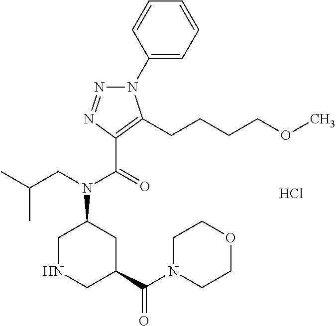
C1(N2N=NC(C(=O)N(CC(C)C)C3CNCC(C(N4CCOCC4)=O)C3)=C2CCCCOC)=CC=CC=C1.Cl
